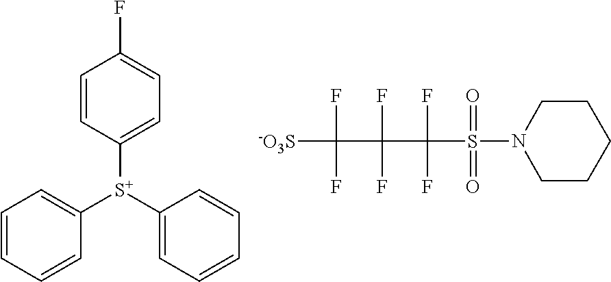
C1([S+](C2=CC=CC=C2)C2=CC=CC=C2)=CC=C(F)C=C1.N1(S(C(C(C([-O3S])(F)F)(F)F)(F)F)(=O)=O)CCCCC1
